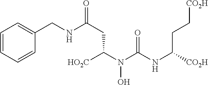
C1=CC=CC(CNC(CC(N(C(NC([CO2H])CC[CO2H])=O)O)[HO2C])=O)=C1
